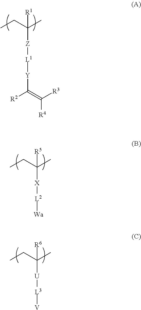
C([Z][L1][Y]C([R2])=C([R3])[R4])(CC)(C)[R1].C([X][L2][Wa])(CC)(C)[R5].C([U][L3][V])(CC)(C)[R6]
